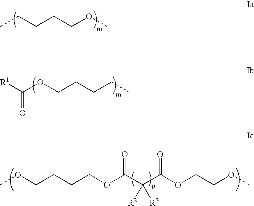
CCCCCOC.[R1]C(OCCCCC)=O.COCCCCOC(C(C(OCCOC)=O)([R2])[R3])=O
